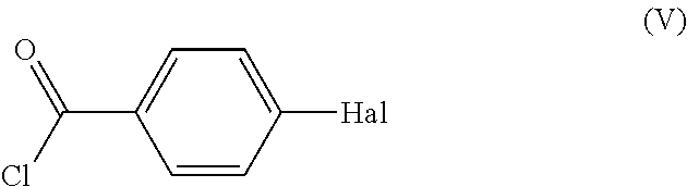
C1=CC([Hal])=CC=C1C(Cl)=O
